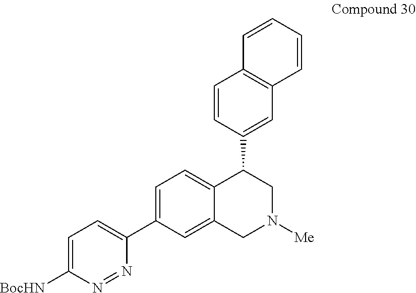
C1=CC(C2C3=CC=C(C4=CC=C([BocHN])N=N4)C=C3CN([Me])C2)=CC2=C1C=CC=C2
